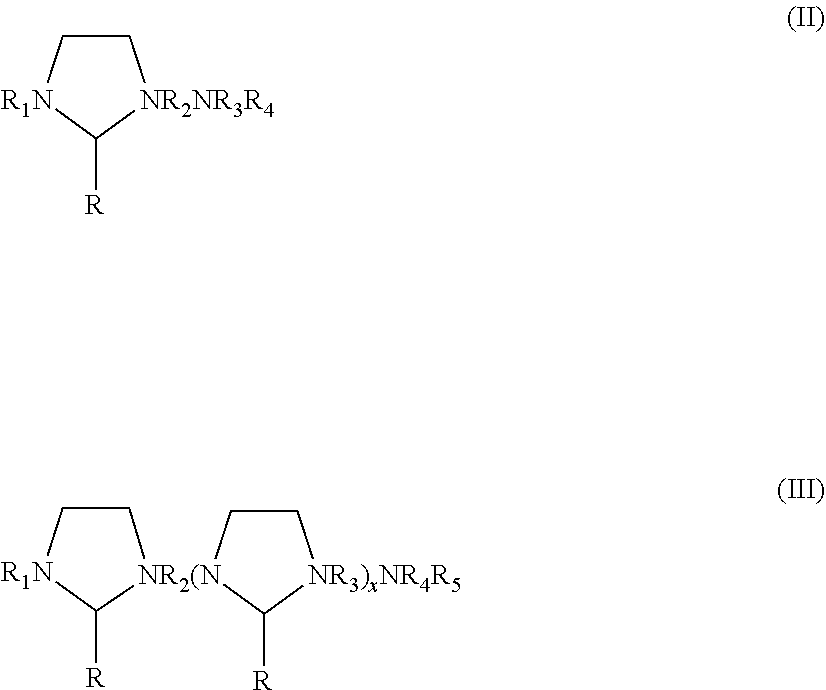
C1C[R1N]C([R])[NR2NR3R4]1.C1C[NR2(N]2(C([R])[NR3)xNR4R5]1)CC[R1N]C2[R]
